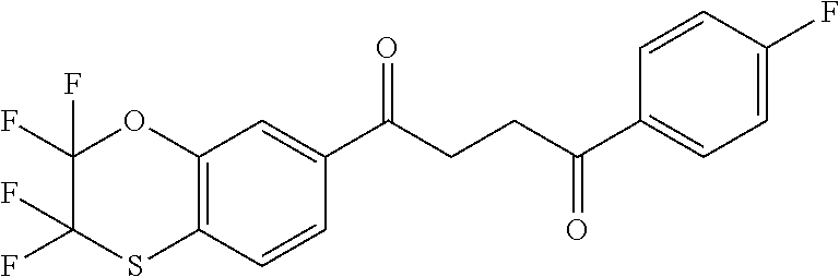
C12=C(C=CC(C(CCC(C3=CC=C(F)C=C3)=O)=O)=C1)SC(F)(F)C(F)(F)O2
